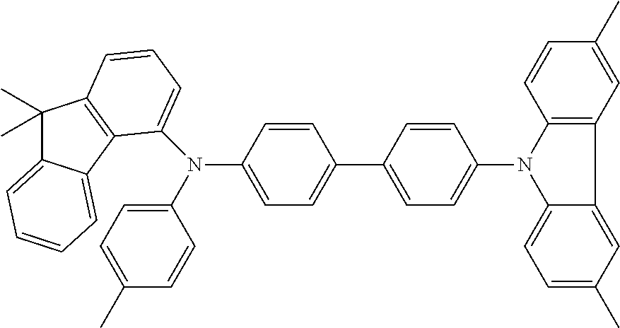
C1(C)=CC=C(N(C2=CC=C(C3=CC=C(N4C5=C(C=C(C)C=C5)C5=CC(C)=CC=C45)C=C3)C=C2)C2=CC=CC3=C2C2=CC=CC=C2C3(C)C)C=C1
